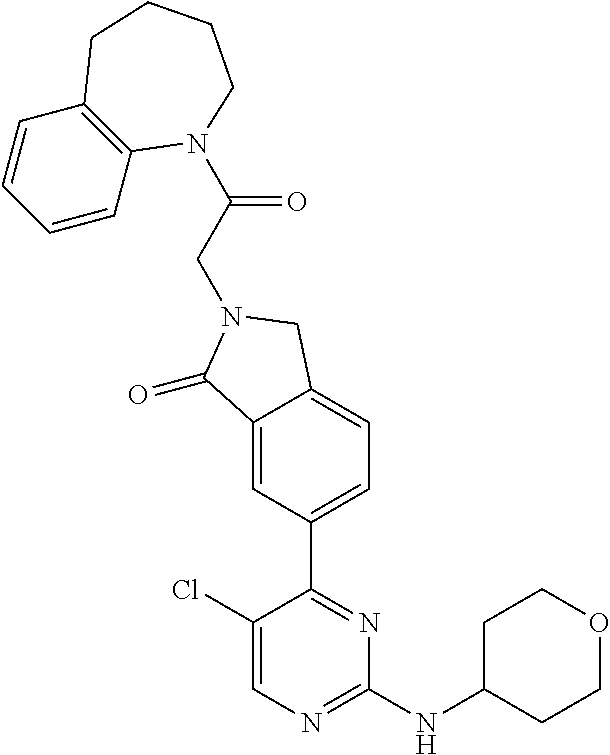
C1(Cl)=CN=C(NC2CCOCC2)N=C1C1=CC=C2C(=C1)C(=O)N(CC(=O)N1C3=C(C=CC=C3)CCCC1)C2
